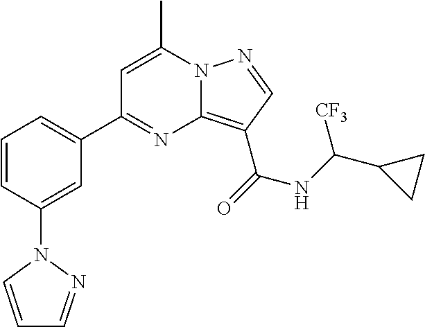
C1=C(C)N2C(=C(C(=O)NC(C3CC3)[CF3])C=N2)N=C1C1=CC=CC(N2C=CC=N2)=C1
